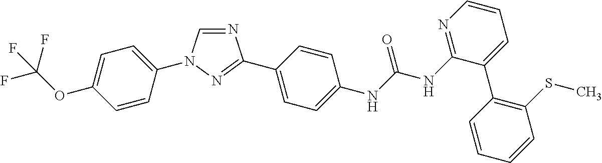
C1=CC(N2C=NC(C3=CC=C(NC(NC4=NC=CC=C4C4=C(SC)C=CC=C4)=O)C=C3)=N2)=CC=C1OC(F)(F)F
